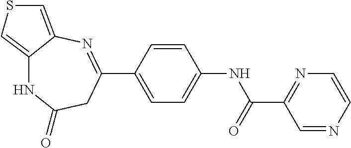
C1(C(=O)NC2=CC=C(C3=NC4=CSC=C4NC(=O)C3)C=C2)=NC=CN=C1
